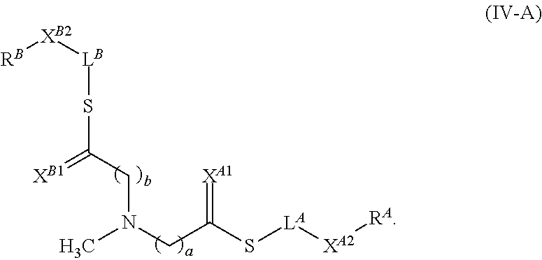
CN(CC(S[LA][XA2][RA])=[XA1])CC(S[LB][XB2][RB])=[XB1]
